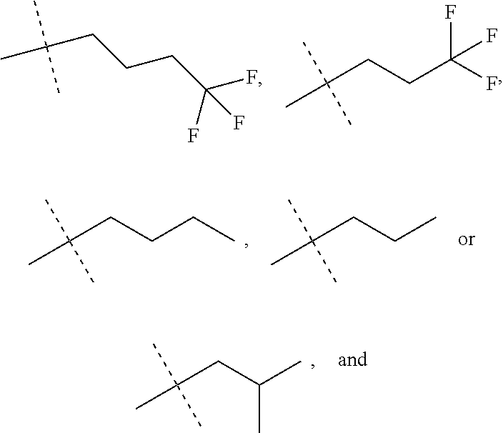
C(CCC)C(C)(C)C.C(CC)C(C)(C)C.C(C(C)C)C(C)(C)C.C(CC(F)(F)F)C(C)(C)C.C(CCCC(F)(F)F)(C)(C)C
